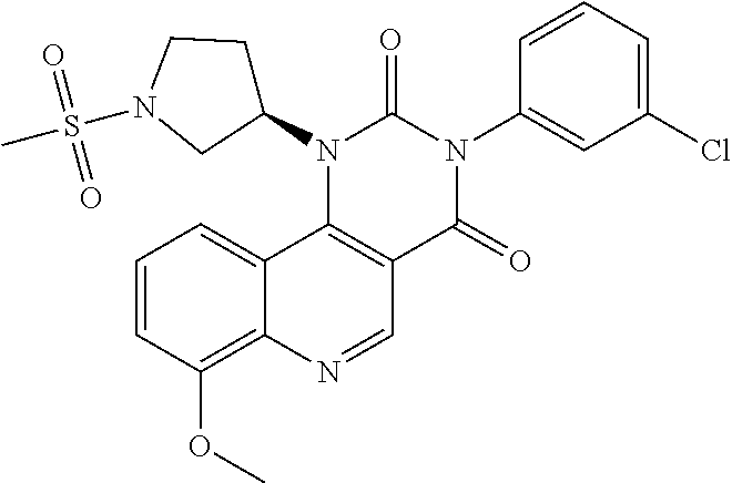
C1(N2C(=O)N(C3=CC(Cl)=CC=C3)C(=O)C3=C2C2=CC=CC(OC)=C2N=C3)CCN(S(C)(=O)=O)C1
